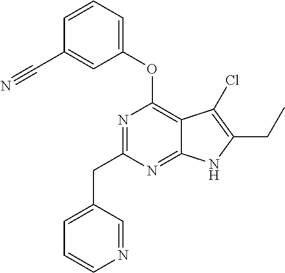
N1=C(CC2=CC=CN=C2)N=C2C(=C1OC1=CC=CC(C#N)=C1)C(Cl)=C(CC)N2
